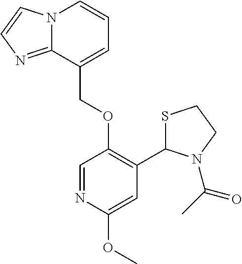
N12C(=NC=C1)C(COC1=C(C3SCCN3C(C)=O)C=C(OC)N=C1)=CC=C2
